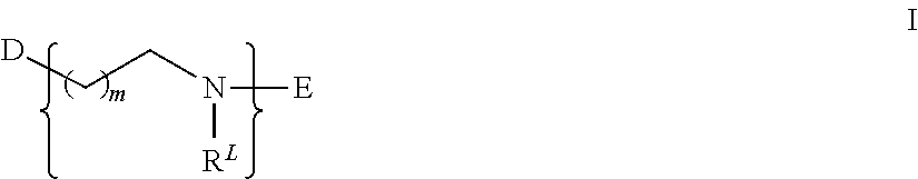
[D]CCN([E])[RL]
